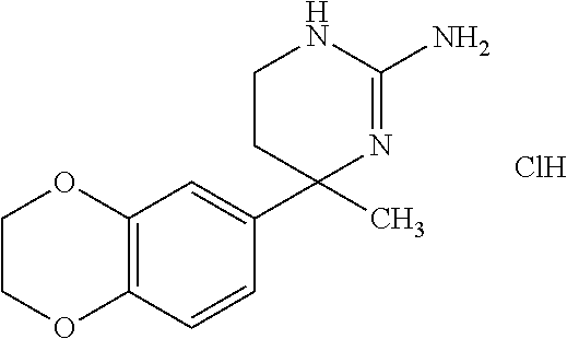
C1(C2=CC3=C(C=C2)OCCO3)(C)N=C(N)NCC1.Cl
